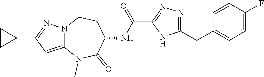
C12=CC(C3CC3)=NN1CCC(NC(C1=NN=C(CC3=CC=C(F)C=C3)N1)=O)C(=O)N2C
